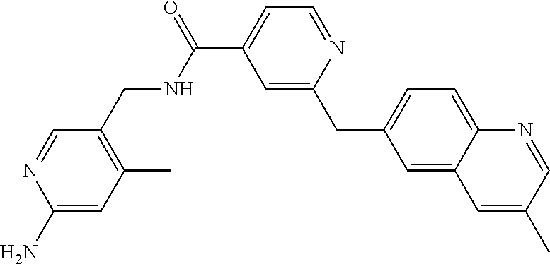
C1=NC(N)=CC(C)=C1CNC(C1=CC=NC(CC2=CC=C3C(=C2)C=C(C)C=N3)=C1)=O
